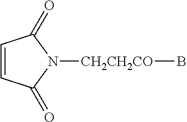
C1=CC(=O)N([CH2CH2CO]B)C1=O
